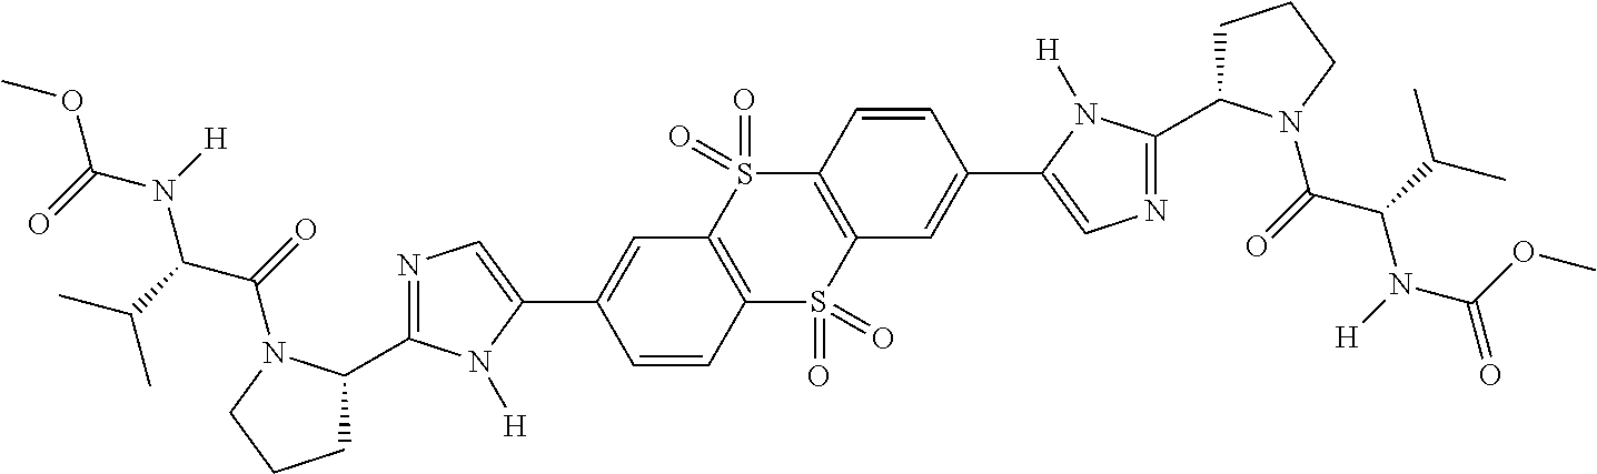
O=C(N(C(C(=O)N1C(C2=NC=C(C3=CC4=C(C=C3)S(=O)(=O)C3=C(S4(=O)=O)C=CC(C4=CN=C(C5CCCN5C(=O)C(C(C)C)N([H])C(OC)=O)N4[H])=C3)N2[H])CCC1)C(C)C)[H])OC
